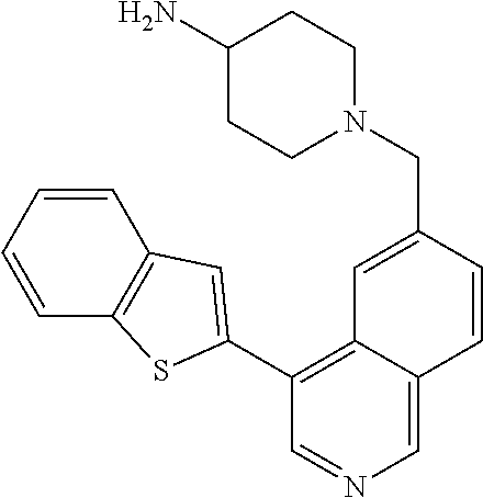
N1(CC2=CC3=C(C4=CC5=C(C=CC=C5)S4)C=NC=C3C=C2)CCC(N)CC1
